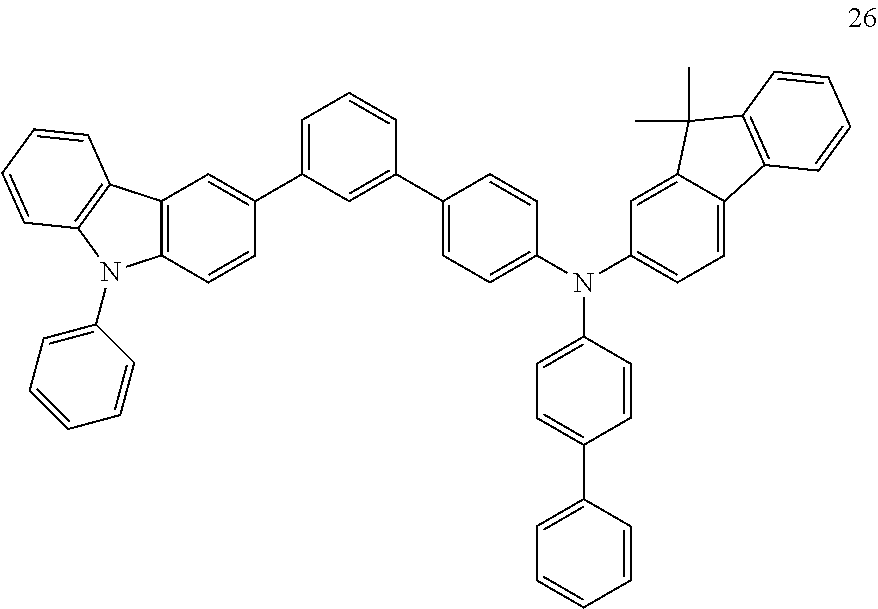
C12=C(C=CC(C3=CC=CC(C4=CC=C(N(C5=CC=C6C(=C5)C(C)(C)C5=C6C=CC=C5)C5=CC=C(C6=CC=CC=C6)C=C5)C=C4)=C3)=C1)N(C1=CC=CC=C1)C1=C2C=CC=C1
